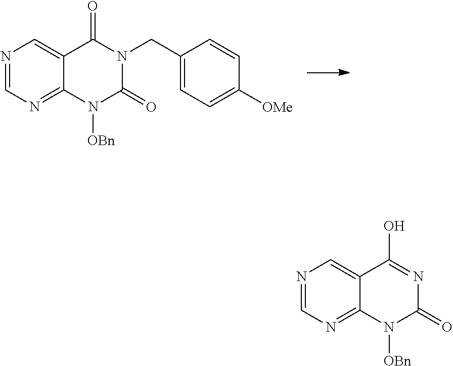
N1=CN=C2C(=C1)C(=O)N(CC1=CC=C([OMe])C=C1)C(=O)N2[OBn].N1=CN=C2C(=C1)C(O)=NC(=O)N2[OBn]
